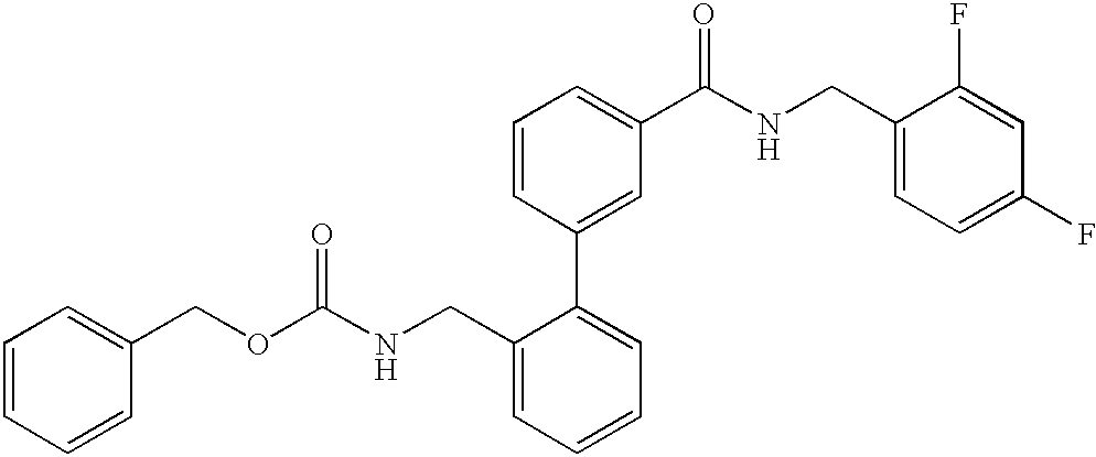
C1=CC=CC(COC(NCC2=CC=CC=C2C2=CC(C(NCC3=CC=C(F)C=C3F)=O)=CC=C2)=O)=C1
